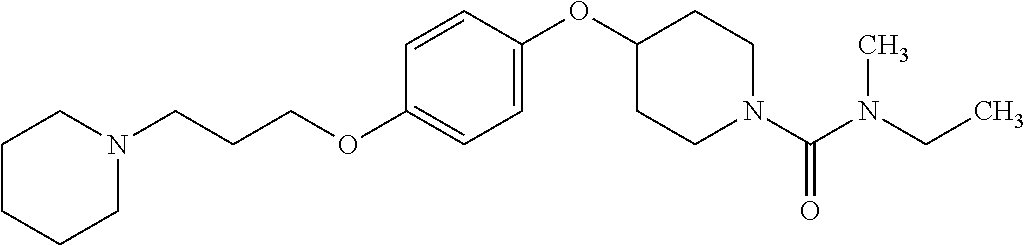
C1CCCN(CCCOC2=CC=C(OC3CCN(C(N(CC)C)=O)CC3)C=C2)C1
